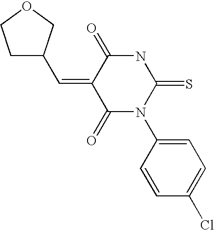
O=C1C(=CC2CCOC2)C(=O)N(C2=CC=C(Cl)C=C2)C(=S)N1
